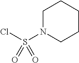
C1N(S(Cl)(=O)=O)CCCC1
